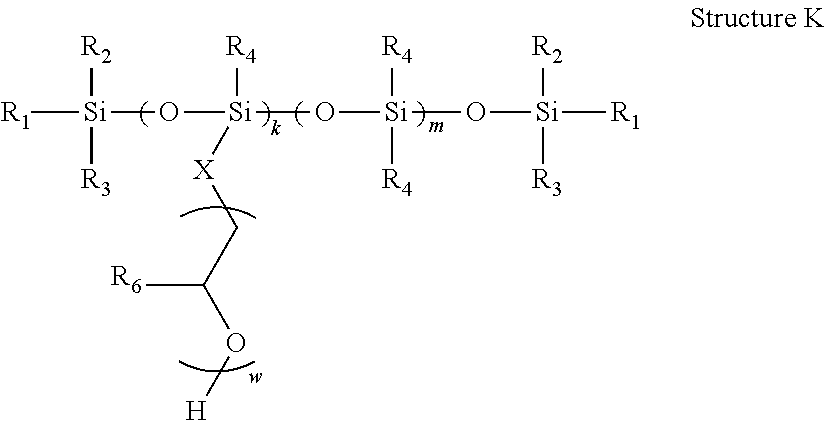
[R1][Si]([R2])([R3])O[Si](O[Si]([R4])([R4])O[Si]([R2])([R3])[R1])([R4])[X]CC(O[H])[R6]
